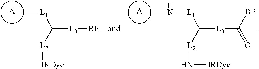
[A].[L3](C([L2]N[IRDye])[L1]NC)C([BP])=O.[A].[L3](C([L2][IRDye])[L1]C)[BP]
